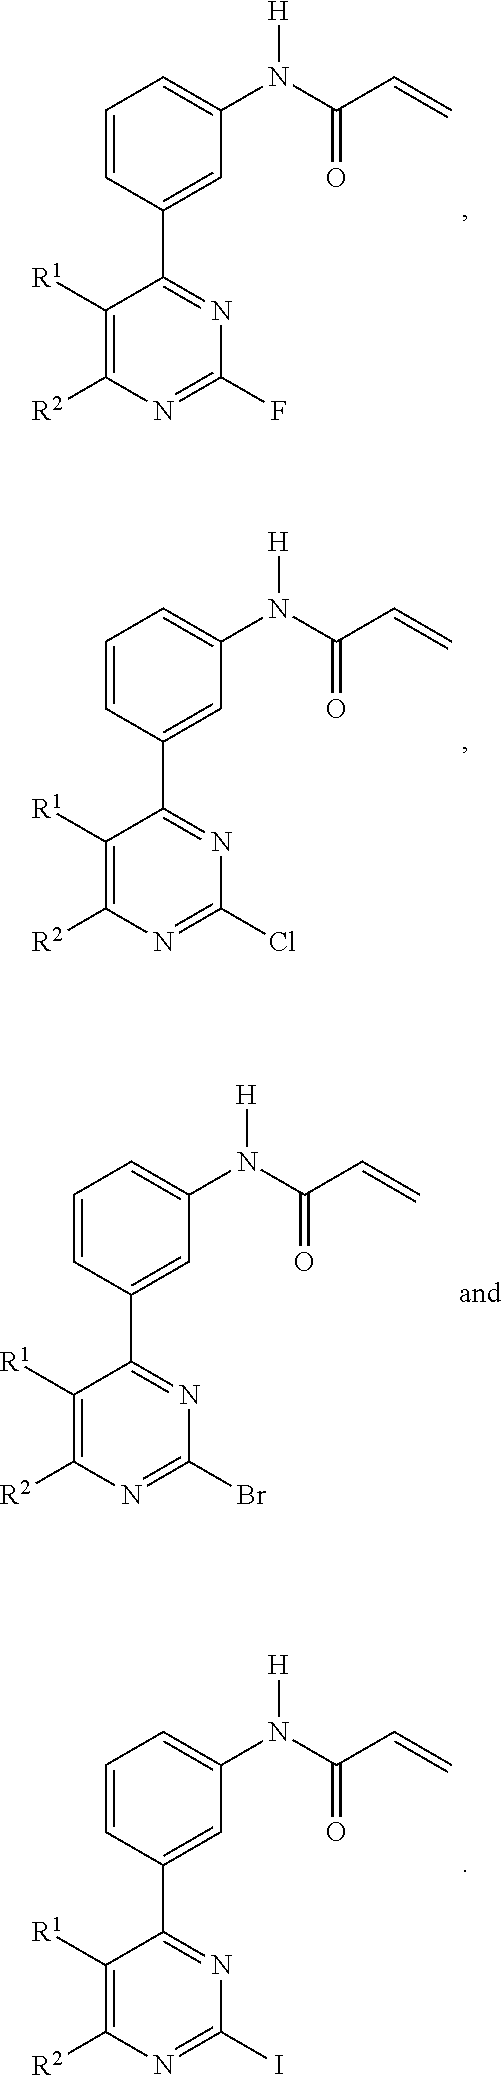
C1([R1])=C([R2])N=C(F)N=C1C1=CC(N(C(C=C)=O)[H])=CC=C1.C1([R1])=C([R2])N=C(Cl)N=C1C1=CC(N(C(C=C)=O)[H])=CC=C1.C1([R1])=C([R2])N=C(Br)N=C1C1=CC(N(C(C=C)=O)[H])=CC=C1.C1([R1])=C([R2])N=C(I)N=C1C1=CC(N(C(C=C)=O)[H])=CC=C1
